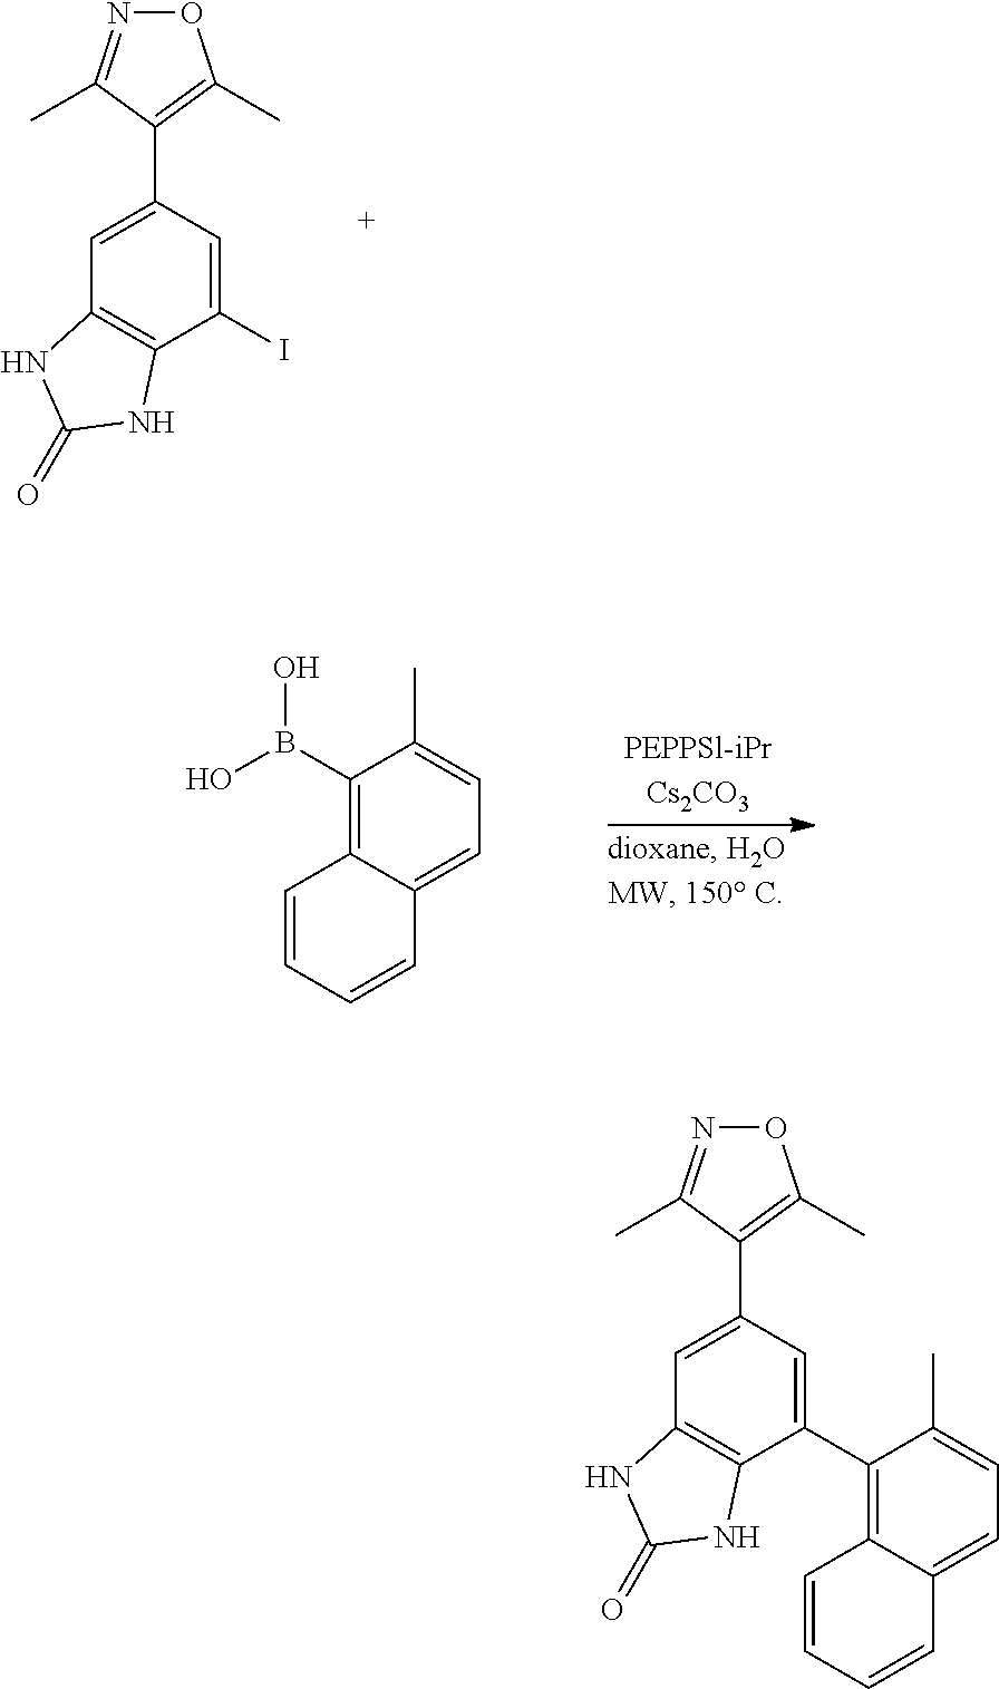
C1=C(C2=C(C)ON=C2C)C=C(I)C2=C1NC(=O)N2.C1(B(O)O)=C2C(=CC=C1C)C=CC=C2.C1=C(C2=C(C)ON=C2C)C=C(C2=C3C(=CC=C2C)C=CC=C3)C2=C1NC(=O)N2
